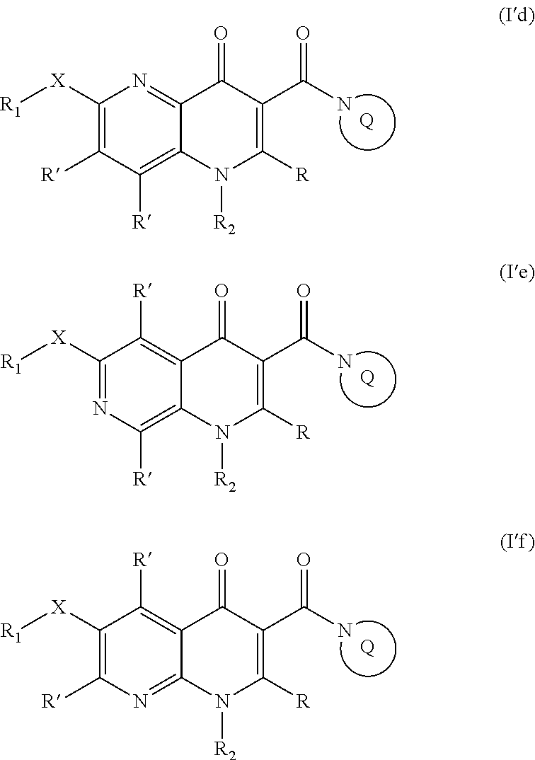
[Q].C1([X][R1])=C([R])C([R])=C2C(=N1)C(=O)C(C(N)=O)=C([R])N2[R2].[Q].C1([X][R1])=NC([R])=C2C(=C1[R])C(=O)C(C(N)=O)=C([R])N2[R2].[Q].C1([X][R1])=C([R])N=C2C(=C1[R])C(=O)C(C(N)=O)=C([R])N2[R2]
